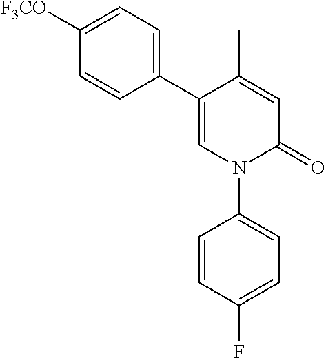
C1=C(C)C(C2=CC=C([F3CO])C=C2)=CN(C2=CC=C(F)C=C2)C1=O
